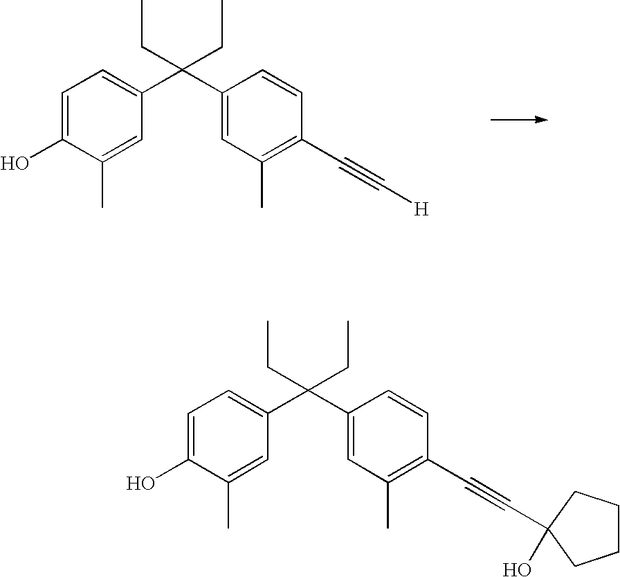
C1=C(O)C(C)=CC(C(C2=CC(C)=C(C#C[H])C=C2)(CC)CC)=C1.C1=C(O)C(C)=CC(C(C2=CC(C)=C(C#CC3(O)CCCC3)C=C2)(CC)CC)=C1
